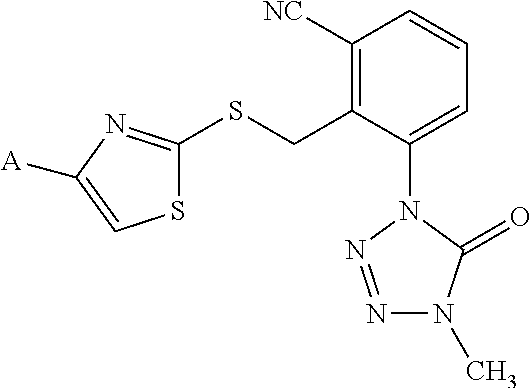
C1([NC])=C(CSC2=NC([A])=CS2)C(N2N=NN(C)C2=O)=CC=C1
